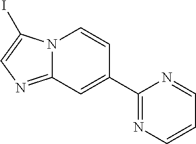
N12C(=NC=C1I)C=C(C1=NC=CC=N1)C=C2
